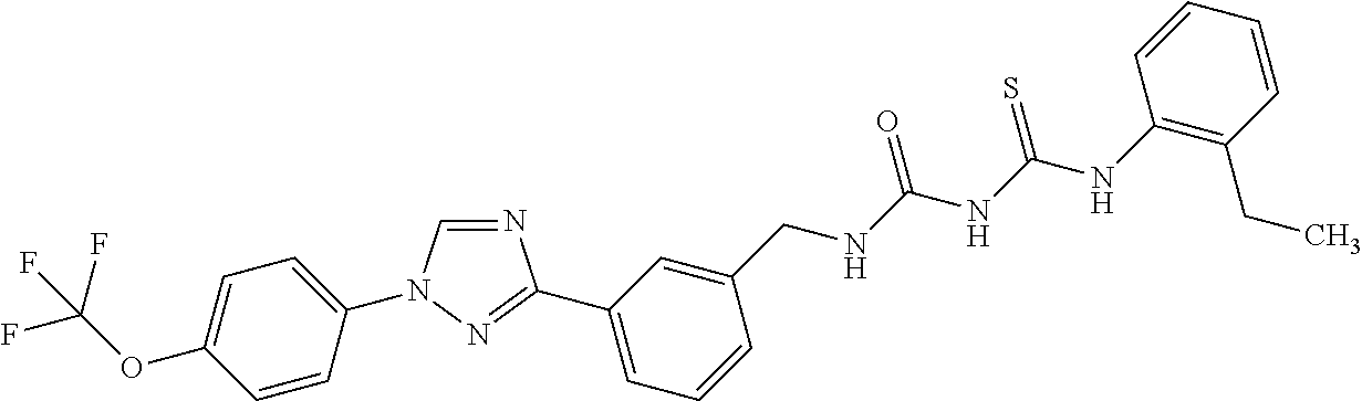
N1=CN(C2=CC=C(OC(F)(F)F)C=C2)N=C1C1=CC=CC(CNC(NC(NC2=C(CC)C=CC=C2)=S)=O)=C1
